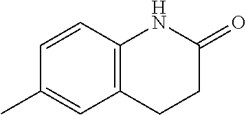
C1=CC2=C(C=C1C)CCC(=O)N2
